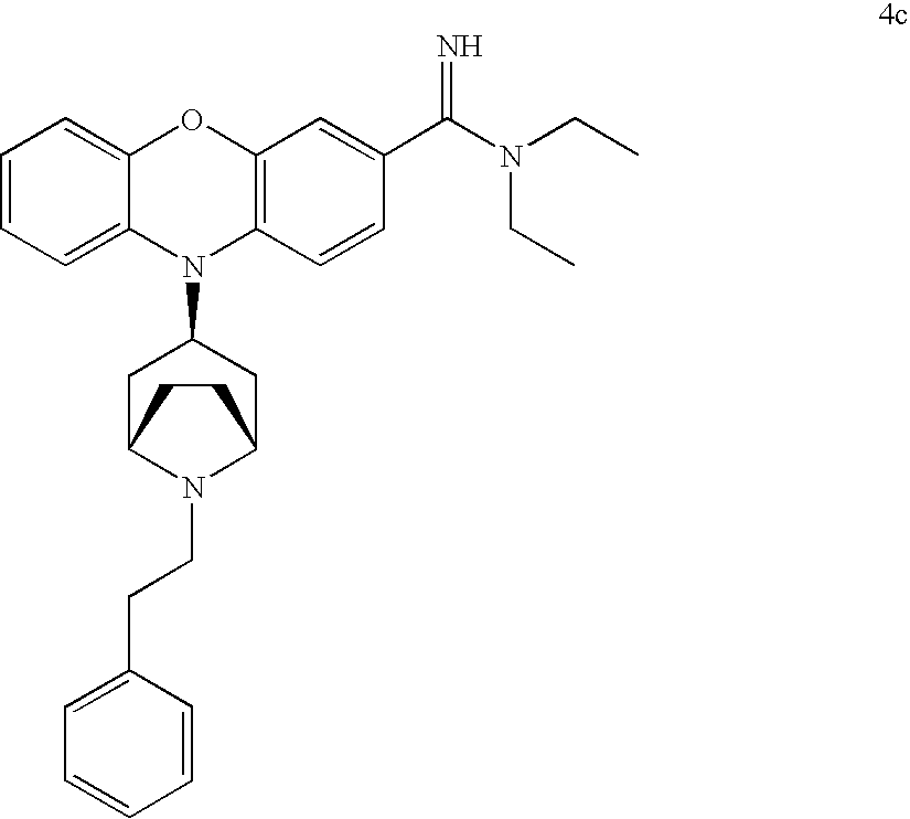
C1=CC=C2C(=C1)OC1=C(N2C2CC3N(CCC4=CC=CC=C4)C(C2)CC3)C=CC(C(N(CC)CC)=N)=C1
